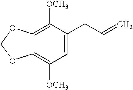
C12=C([OCH3])C=C(CC=C)C([OCH3])=C1OCO2
